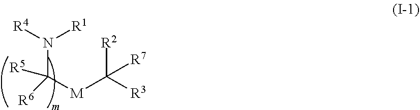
C([M]C([R3])([R2])[R7])(N([R4])[R1])([R5])[R6]
